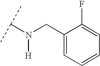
N([H])(CC1=CC=CC=C1F)C(C)C
